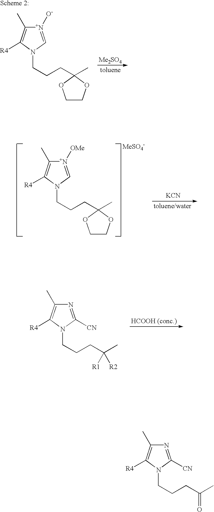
[N+]1([OMe])=CN(CCCC2(C)OCCO2)C([R4])=C1C.[KCN].N1=C([CN])N(CCCC(C)([R2])[R1])C([R4])=C1C.N1=C([CN])N(CCCC(C)=O)C([R4])=C1C.[N+]1([O-])=CN(CCCC2(C)OCCO2)C([R4])=C1C
